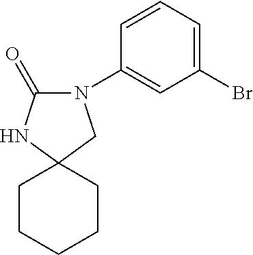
C1=CC=C(Br)C=C1N1C(=O)NC2(C1)CCCCC2
